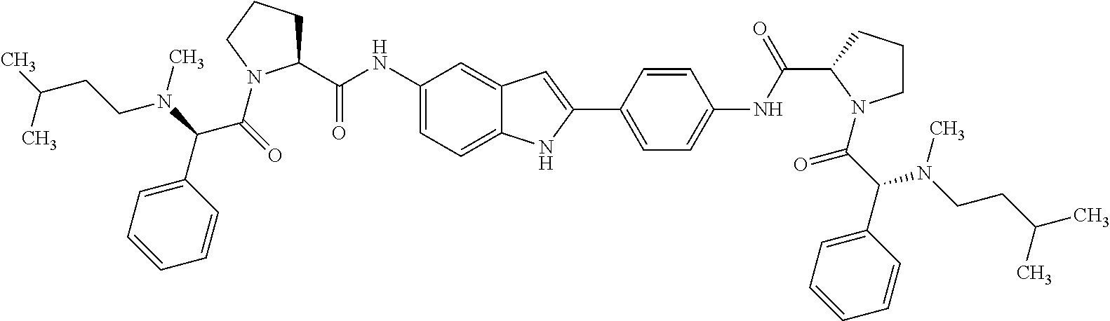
CC(CCN(C(C1=CC=CC=C1)C(=O)N1C(C(=O)NC2=CC=C3C(=C2)C=C(C2=CC=C(NC(=O)C4CCCN4C(=O)C(N(CCC(C)C)C)C4=CC=CC=C4)C=C2)N3)CCC1)C)C
